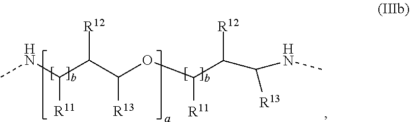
CNC(C(C(OC(C([R12])C(NC)[R13])[R11])[R13])[R12])[R11]
